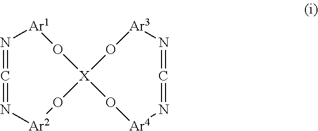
N1=C=N[Ar2]O[X]2(O[Ar1]1)O[Ar4]N=C=N[Ar3]O2
